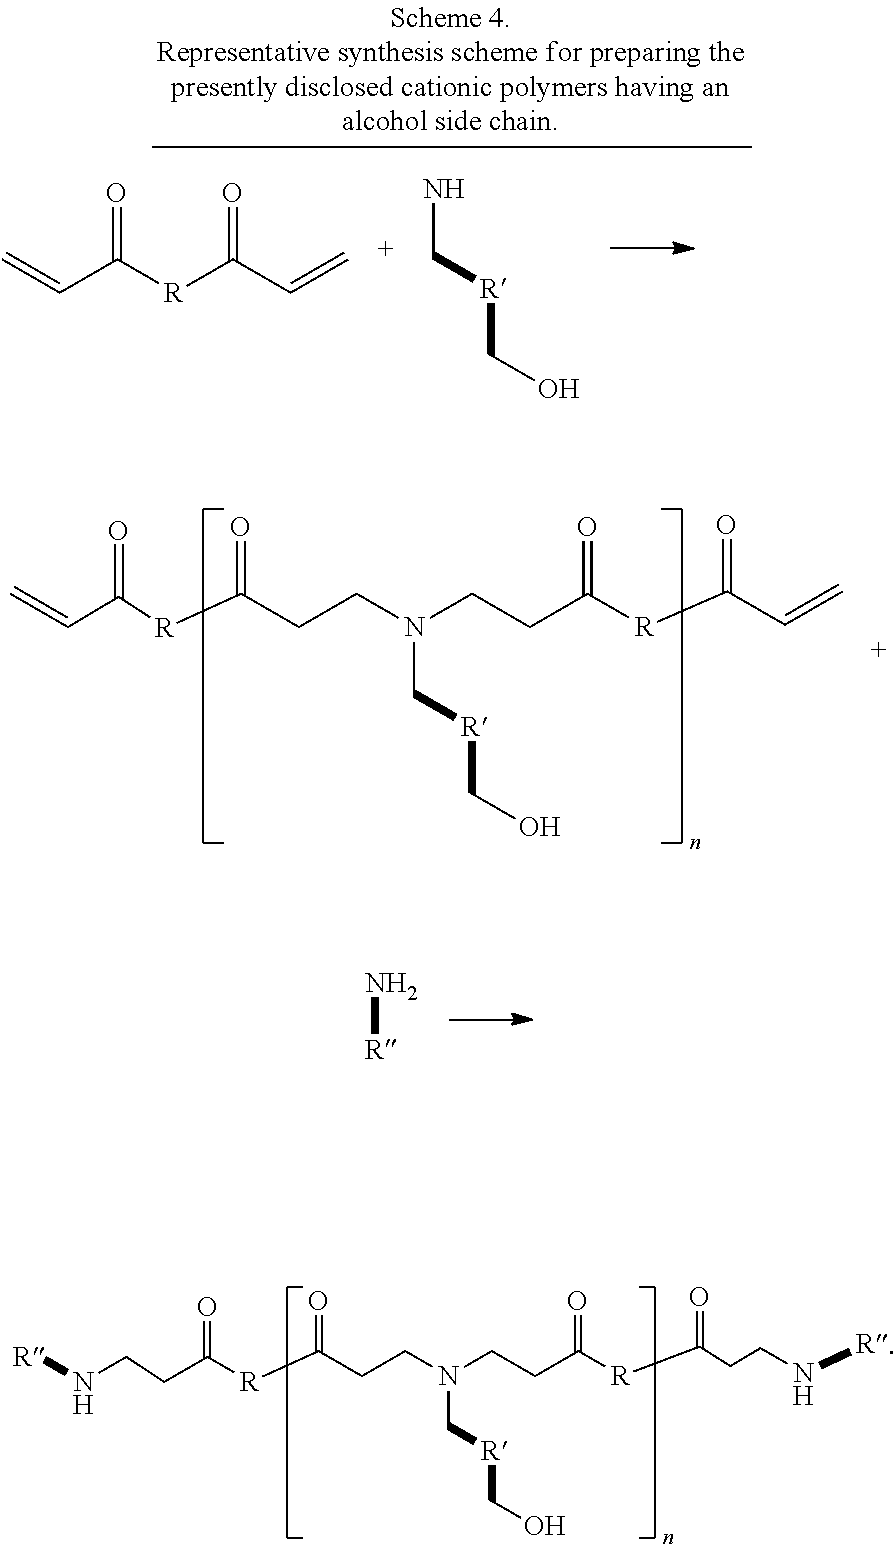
C(C([R]C(CCN(C[R]CO)CCC([R]C(C=C)=O)=O)=O)=O)=C.N[R].C(C([R]C(C=C)=O)=O)=C.NC[R]CO.N(CCC([R]C(CCN(CCC([R]C(CCN[R])=O)=O)C[R]CO)=O)=O)[R]
